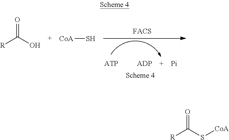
[R]C(O)=O.[CoA]S.[R]C(S[CoA])=O
